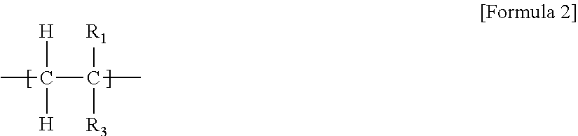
CC(C(C)([R1])[R3])([H])[H]
